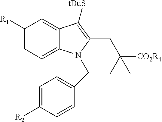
C1([R1])=CC=C2C(=C1)C([tBuS])=C(CC(C)([CO2R4])C)N2CC1=CC=C([R2])C=C1
